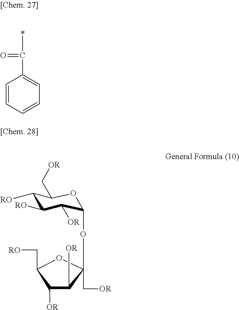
C1=CC=CC=C1C(=O)C.C1([OR])C([OR])C(OC2C([OR])C([RO])C([RO])C(C[OR])O2)(C[OR])OC1C[RO]
